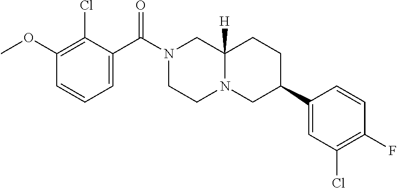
COC1=C(Cl)C(C(N2CCN3C([H])(C2)CCC(C2=CC(Cl)=C(F)C=C2)C3)=O)=CC=C1
